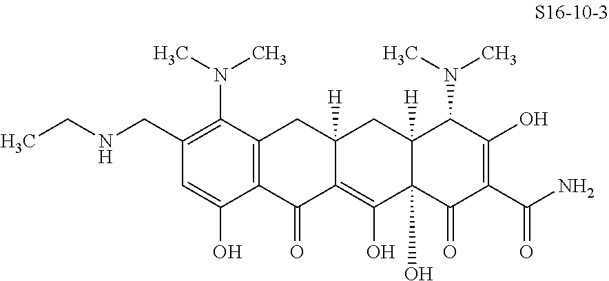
C1(CNCC)=C(N(C)C)C2=C(C(O)=C1)C(=O)C1=C(O)C3(O)C([H])(CC1([H])C2)C(N(C)C)C(O)=C(C(N)=O)C3=O
